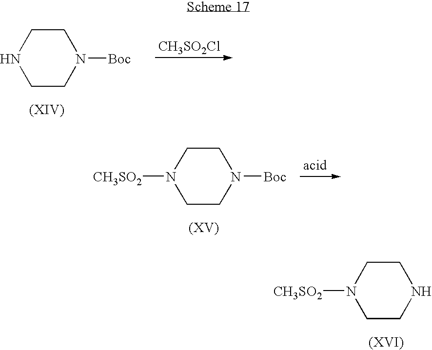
C1CN([Boc])CCN1.[CH3SO2Cl].C1CN([Boc])CCN1[CH3SO2].C1CNCCN1[CH3SO2]
